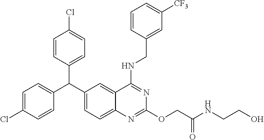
C1=C(Cl)C=CC(C(C2=CC=C3C(=C2)C(NCC2=CC([CF3])=CC=C2)=NC(OCC(NCCO)=O)=N3)C2=CC=C(Cl)C=C2)=C1
